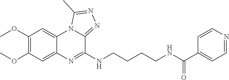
C1(OC)=C(OC)C=C2C(=C1)N1C(=NN=C1C)C(NCCCCNC(C1=CC=NC=C1)=O)=N2
